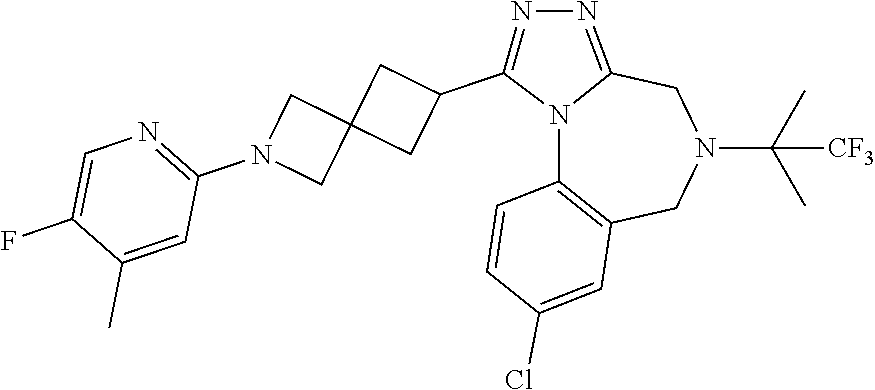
N12C3=C(CN(C(C)(C)[CF3])CC1=NN=C2C1CC2(C1)CN(C1=NC=C(F)C(C)=C1)C2)C=C(Cl)C=C3
